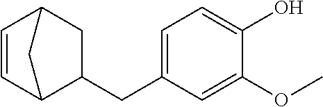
C1C2C=CC(C1CC1=CC=C(O)C(OC)=C1)C2
